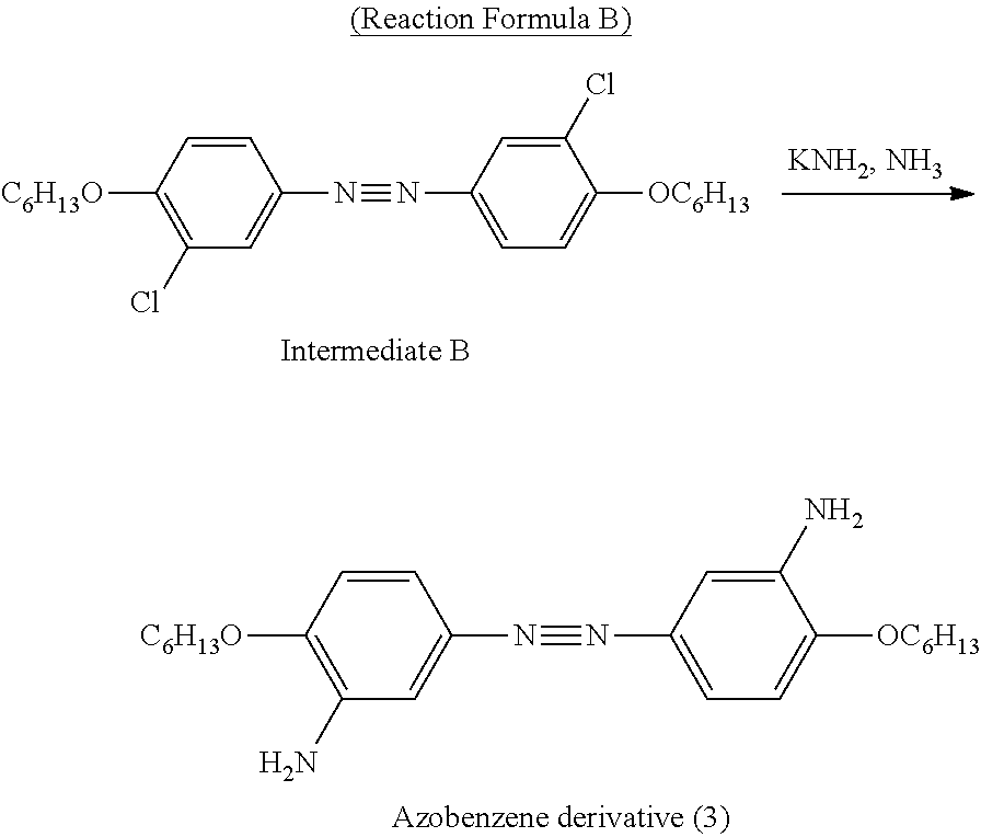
[C6H13O]C1=C(Cl)C=C(N#NC2=CC=C([OC6H13])C(Cl)=C2)C=C1.[C6H13O]C1=C(N)C=C(N#NC2=CC=C([OC6H13])C(N)=C2)C=C1
